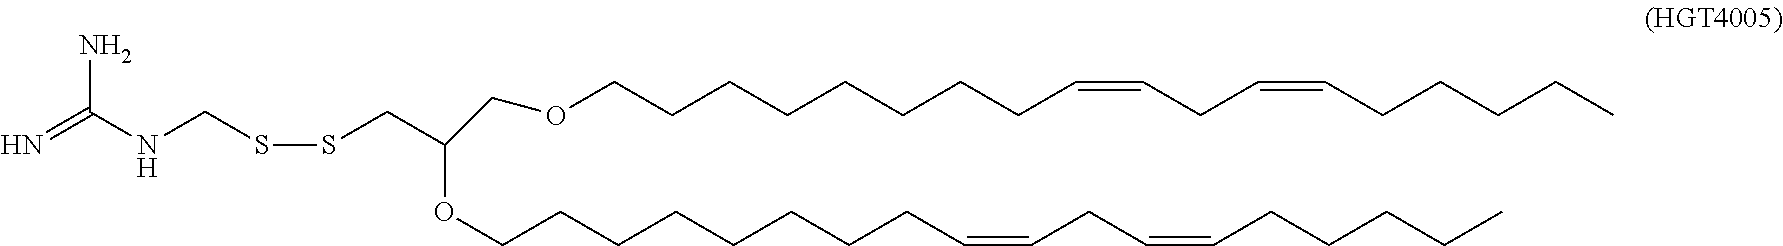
C(C=CCCCCC)C=CCCCCCCCCOCC(OCCCCCCCCC=CCC=CCCCCC)CSSCNC(=N)N
